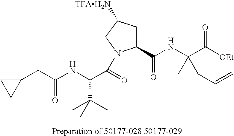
C1(C(NC2(C([OEt])=O)CC2C=C)=O)CC([TFAH2N])CN1C(=O)C(NC(CC1CC1)=O)C(C)(C)C
